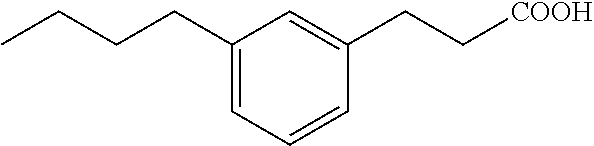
C1(CCCC)=CC=CC(CC[COOH])=C1
